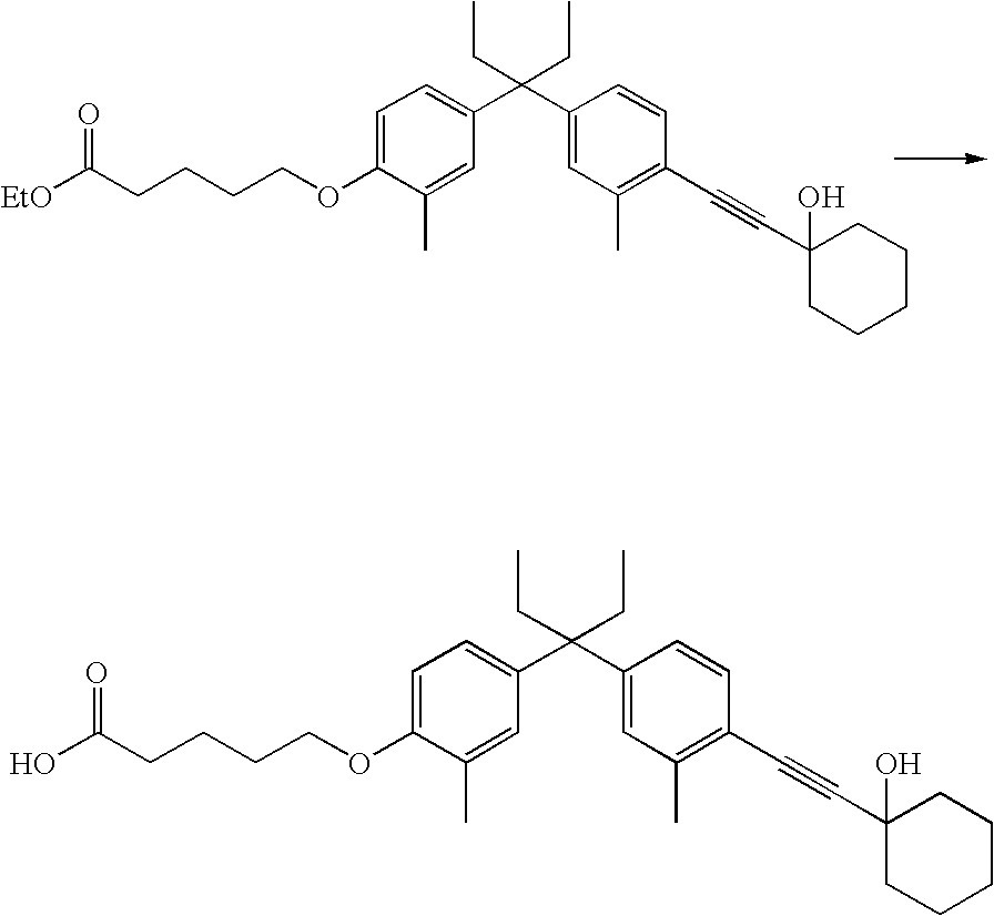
C1=C(OCCCCC(O)=O)C(C)=CC(C(C2=CC(C)=C(C#CC3(O)CCCCC3)C=C2)(CC)CC)=C1.C1=C(OCCCCC([EtO])=O)C(C)=CC(C(C2=CC(C)=C(C#CC3(O)CCCCC3)C=C2)(CC)CC)=C1
